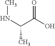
CNC(C)C(O)=O
